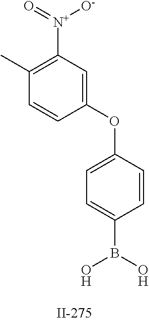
C1(C)=C([N+]([O-])=O)C=C(OC2=CC=C(B(O)O)C=C2)C=C1
